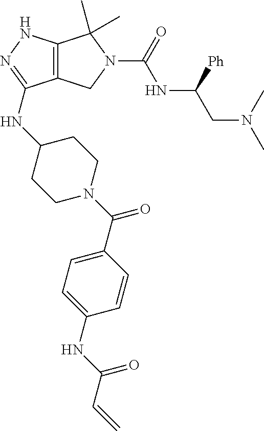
C12=C(NN=C1NC1CCN(C(C3=CC=C(NC(C=C)=O)C=C3)=O)CC1)C(C)(C)N(C(NC(CN(C)C)[Ph])=O)C2
